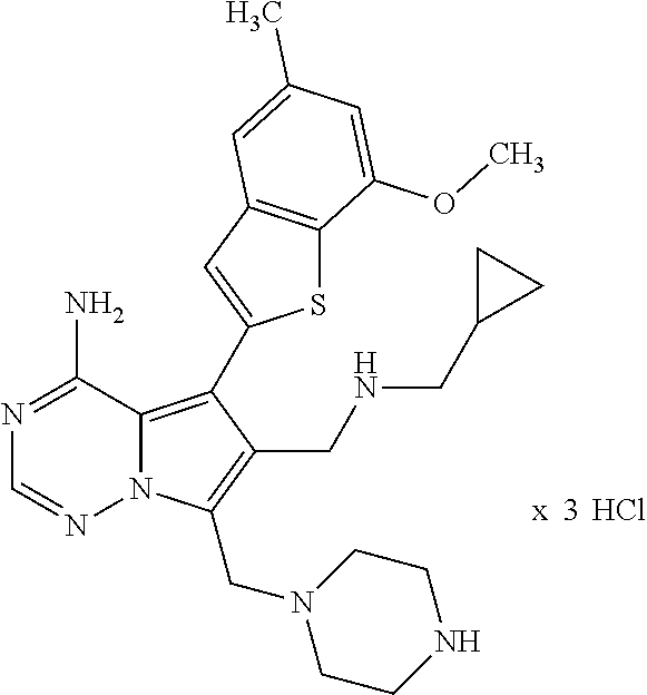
Cl.N12C(=C(C3=CC4=C(S3)C(OC)=CC(C)=C4)C(CNCC3CC3)=C1CN1CCNCC1)C(N)=NC=N2
